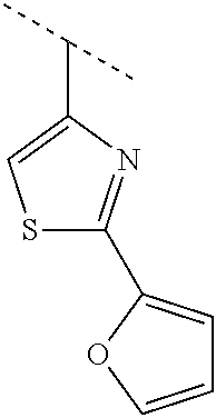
S1C(C2=CC=CO2)=NC(C(C)C)=C1
